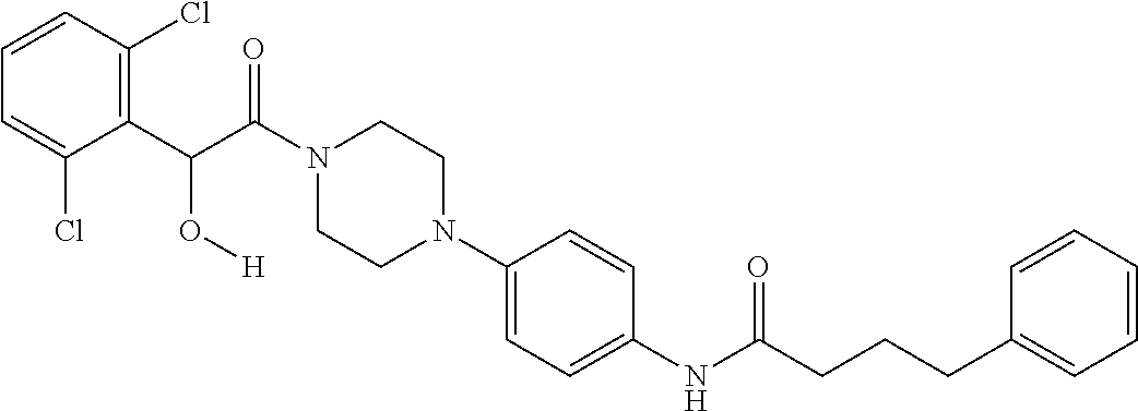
C1(C(C(=O)N2CCN(C3=CC=C(NC(=O)CCCC4=CC=CC=C4)C=C3)CC2)O[H])=C(Cl)C=CC=C1Cl
